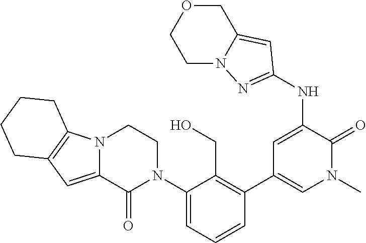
C12=CC3=C(N1CCN(C1=CC=CC(C4=CN(C)C(=O)C(NC5=NN6CCOCC6=C5)=C4)=C1CO)C2=O)CCCC3
